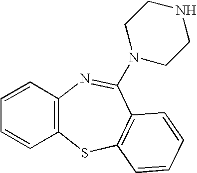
C12=C(SC3=C(C(N4CCNCC4)=N1)C=CC=C3)C=CC=C2
